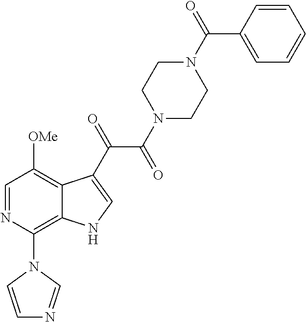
C1=NC(N2C=CN=C2)=C2C(=C1[OMe])C(C(=O)C(=O)N1CCN(C(=O)C3=CC=CC=C3)CC1)=CN2
